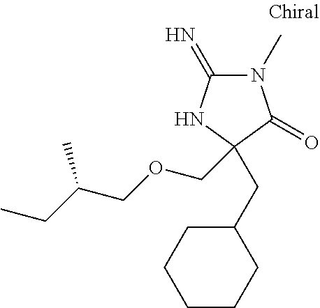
C1(=N)N(C)C(=O)C(CC2CCCCC2)(COCC(CC)C)N1
